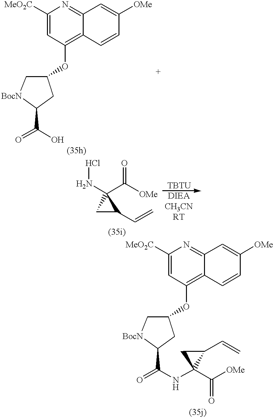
[MeO2C]C1=CC(OC2CC(C(=O)O)[BocN]C2)=C2C(=N1)C=C([OMe])C=C2.ClNC1(C([OMe])=O)CC1C=C.[MeO2C]C1=CC(OC2CC(C(=O)NC3(C([OMe])=O)C(C=C)C3)[BocN]C2)=C2C(=N1)C=C([OMe])C=C2
